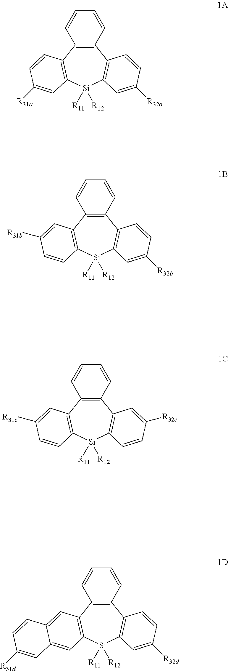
C12=C(C3=C([Si]([R11])([R12])C4=C1C=CC([R32a])=C4)C=C([R31a])C=C3)C=CC=C2.C12=C(C3=C([Si]([R11])([R12])C4=C1C=CC([R32b])=C4)C=CC([R31b])=C3)C=CC=C2.C12=C(C3=C([Si]([R11])([R12])C4=C1C=C([R32c])C=C4)C=CC([R31c])=C3)C=CC=C2.C12=C(C3=C([Si]([R11])([R12])C4=C1C=CC([R32d])=C4)C=C1C(=C3)C=CC([R31d])=C1)C=CC=C2
